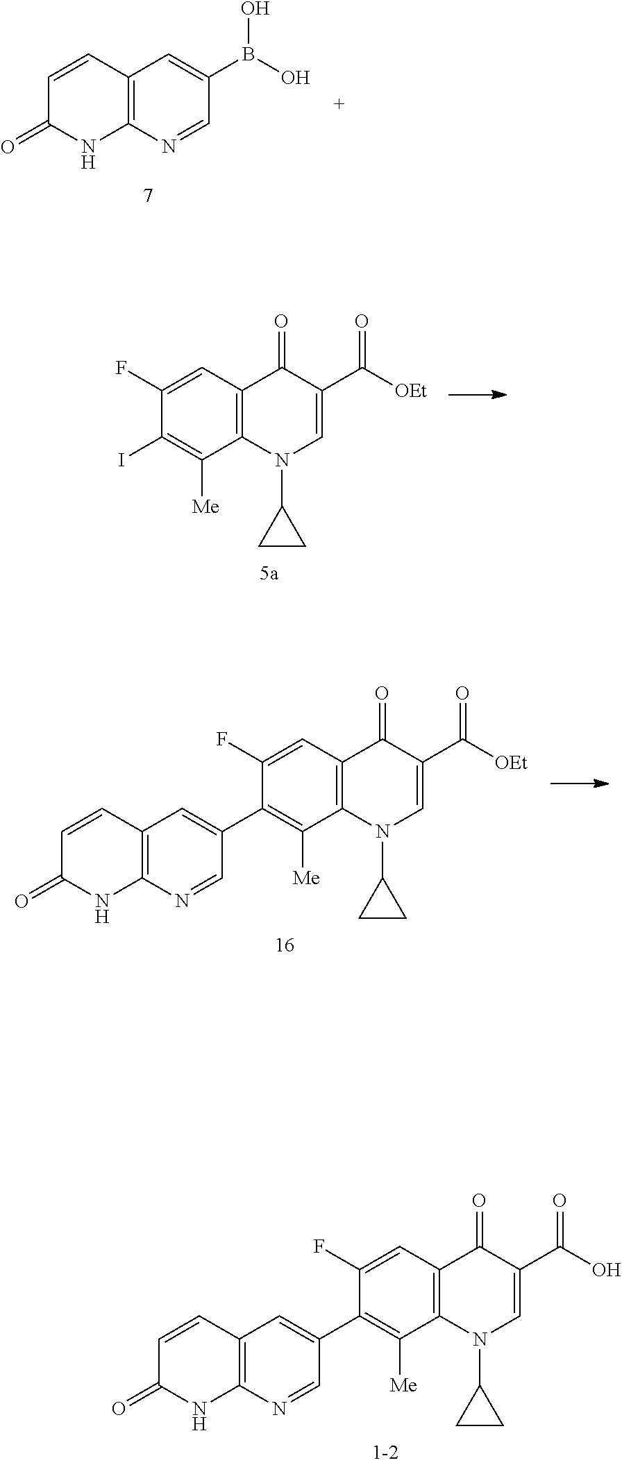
C12=C(N(C3CC3)C=C(C(=O)O)C1=O)C([Me])=C(C1=CC3=C(N=C1)NC(=O)C=C3)C(F)=C2.C12=C(N=CC(B(O)O)=C1)NC(=O)C=C2.C12=C(N(C3CC3)C=C(C(=O)[OEt])C1=O)C([Me])=C(I)C(F)=C2.C12=C(N(C3CC3)C=C(C(=O)[OEt])C1=O)C([Me])=C(C1=CC3=C(N=C1)NC(=O)C=C3)C(F)=C2
